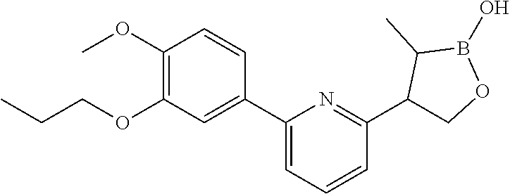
C1(OC)=C(OCCC)C=C(C2=CC=CC(C3COB(O)C3C)=N2)C=C1
